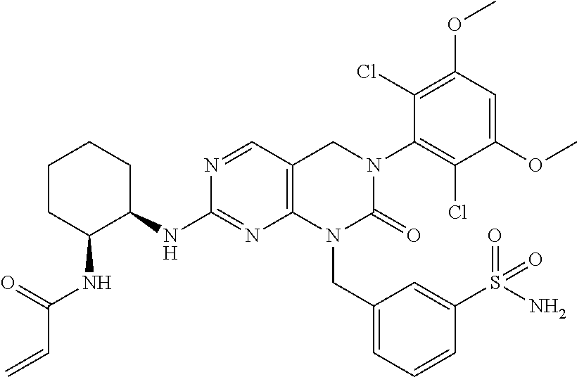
N1=CC2=C(N=C1NC1CCCCC1NC(C=C)=O)N(CC1=CC=CC(S(N)(=O)=O)=C1)C(=O)N(C1=C(Cl)C(OC)=CC(OC)=C1Cl)C2
